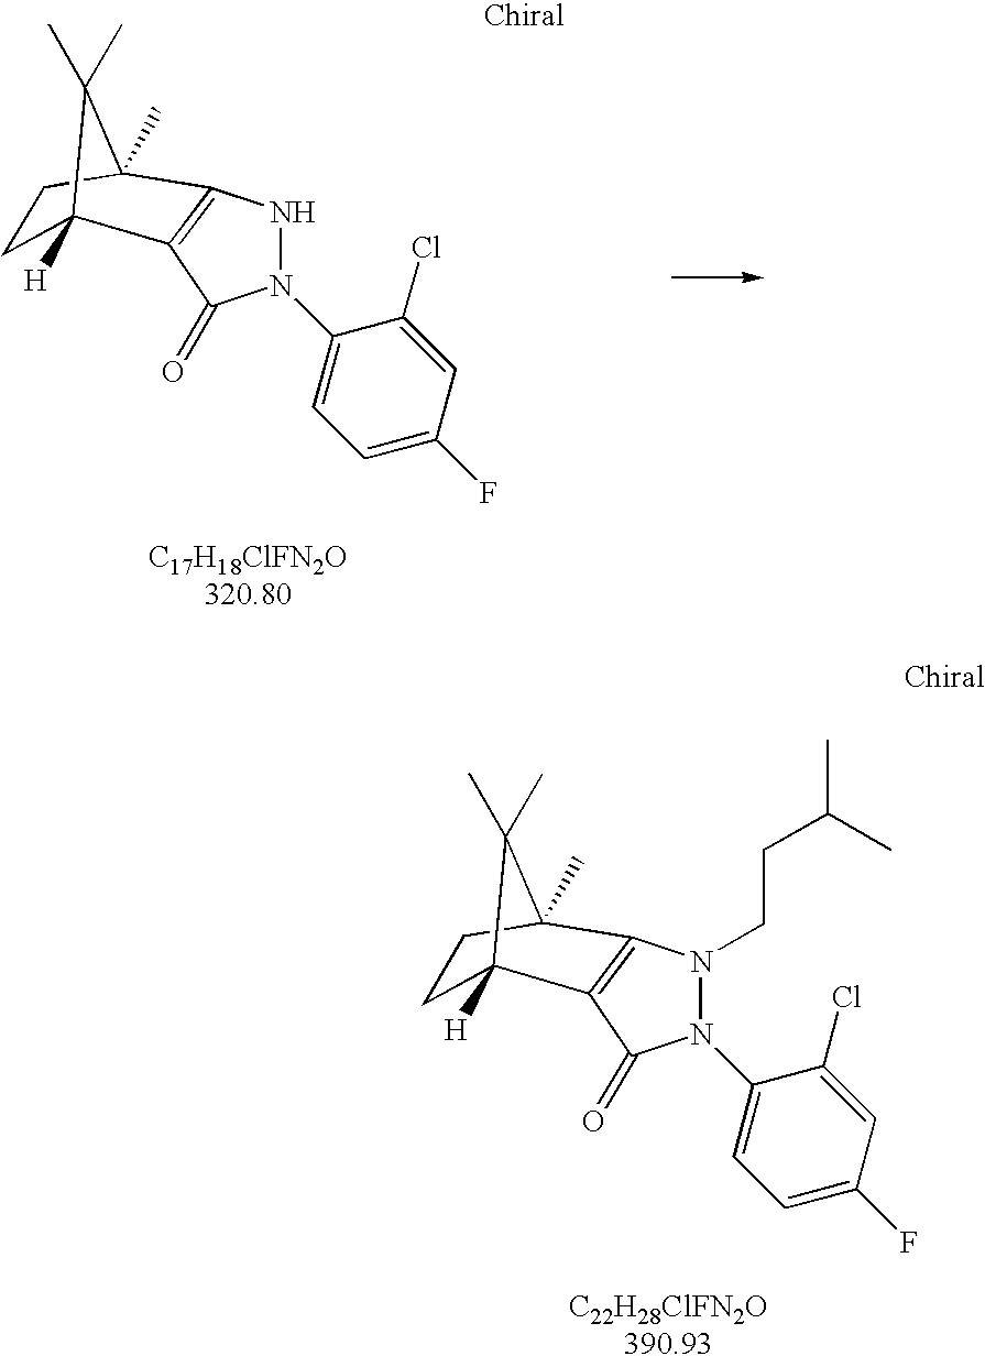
N1N(C2=CC=C(F)C=C2Cl)C(=O)C2=C1C1(C)CCC2([H])C1(C)C.N1(CCC(C)C)N(C2=CC=C(F)C=C2Cl)C(=O)C2=C1C1(C)CCC2([H])C1(C)C
